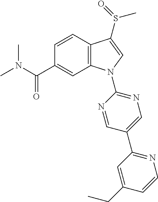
C(C1=CC2=C(C=C1)C(S(C)=O)=CN2C1=NC=C(C2=NC=CC(CC)=C2)C=N1)(=O)N(C)C
